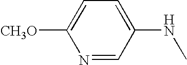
[OH3C]C1=CC=C(NC)C=N1
